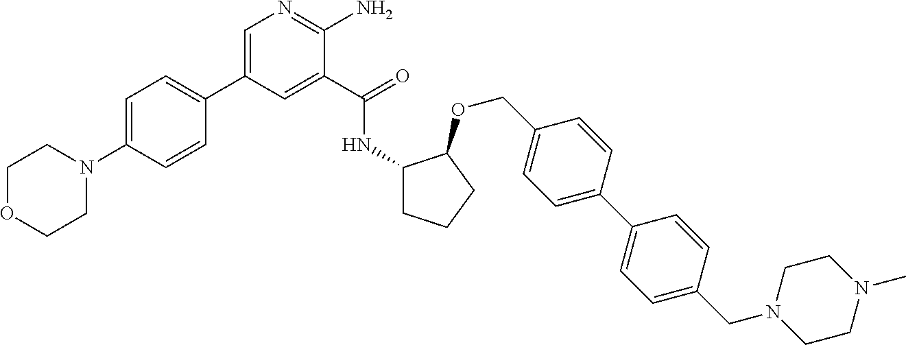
C1(C2=CN=C(N)C(C(=O)NC3CCCC3OCC3=CC=C(C4=CC=C(CN5CCN(C)CC5)C=C4)C=C3)=C2)=CC=C(N2CCOCC2)C=C1
